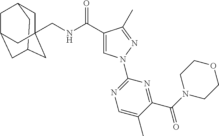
C1C2CC3CC(CC1(CNC(C1=CN(C4=NC=C(C)C(C(N5CCOCC5)=O)=N4)N=C1C)=O)C3)C2
